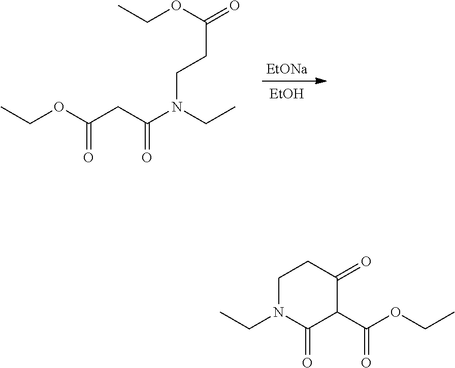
[EtONa].[EtOH].N(C(CC(OCC)=O)=O)(CCC(OCC)=O)CC.O(C(C1C(=O)N(CC)CCC1=O)=O)CC
